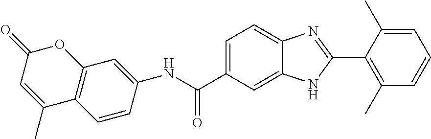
C1=C(C(NC2=CC3=C(C=C2)C(C)=CC(=O)O3)=O)C=C2C(=C1)N=C(C1=C(C)C=CC=C1C)N2
